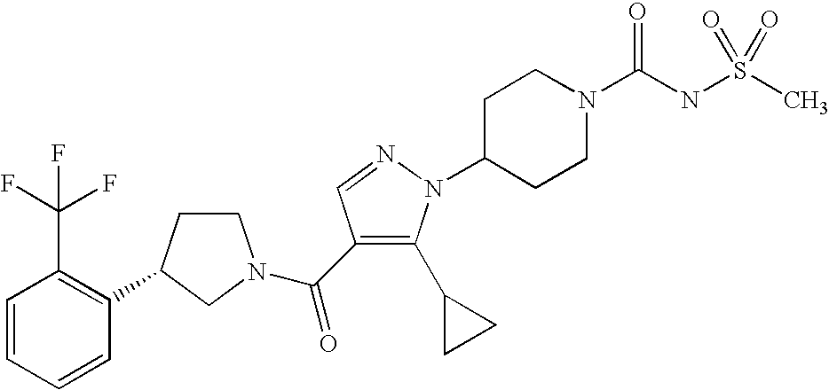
C1=CC=CC(C2CCN(C(=O)C3=C(C4CC4)N(C4CCN(C(NS(C)(=O)=O)=O)CC4)N=C3)C2)=C1C(F)(F)F
